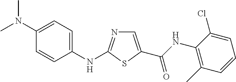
C1(NC2=NC=C(C(NC3=C(C)C=CC=C3Cl)=O)S2)=CC=C(N(C)C)C=C1
